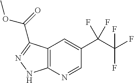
C12=C(N=CC(C(C(F)(F)F)(F)F)=C1)NN=C2C(OC)=O
